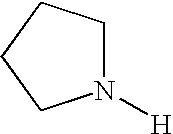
N1([H])CCCC1
